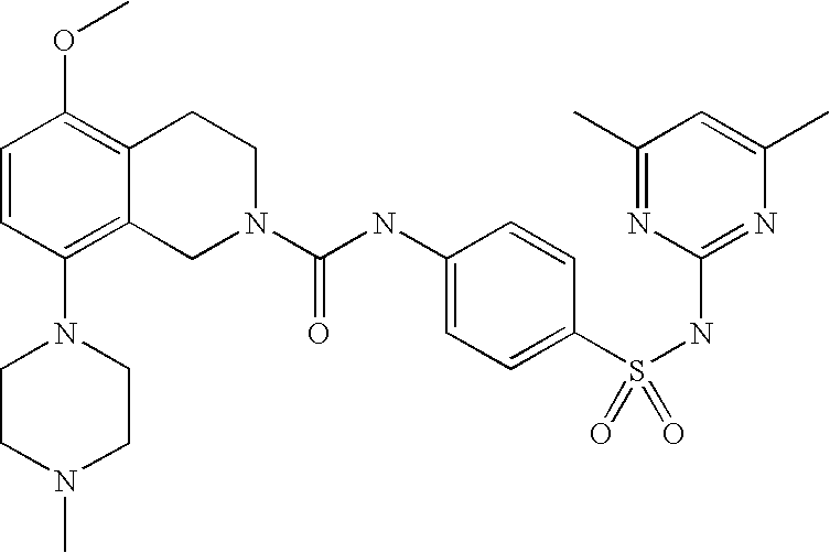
C1=CC(N2CCN(C)CC2)=C2C(=C1OC)CCN(C(NC1=CC=C(S(NC3=NC(C)=CC(C)=N3)(=O)=O)C=C1)=O)C2
